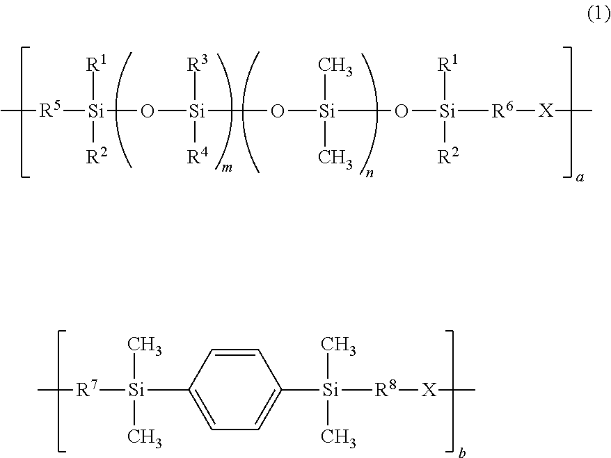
C[R5][Si](O[Si](O[Si](O[Si]([R6][X]C)([R1])[R2])(C)C)([R3])[R4])([R1])[R2].C1=CC([Si]([R7]C)(C)C)=CC=C1[Si]([R8][X]C)(C)C
